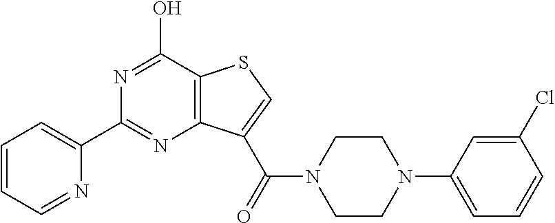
C1=CC=NC(C2=NC3=C(C(O)=N2)SC=C3C(=O)N2CCN(C3=CC=CC(Cl)=C3)CC2)=C1
